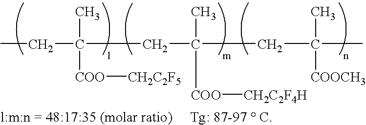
CCC(CC(CC(C)(C)[COOCH3])(C)[COO][CH2C2F4H])(C)[COO][CH2C2F5]
